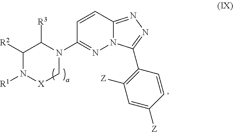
C1([R2])N([R1])[X]CN(C2=NN3C(=NN=C3C3=C([Z])C=C([Z])C=C3)C=C2)C1[R3]
